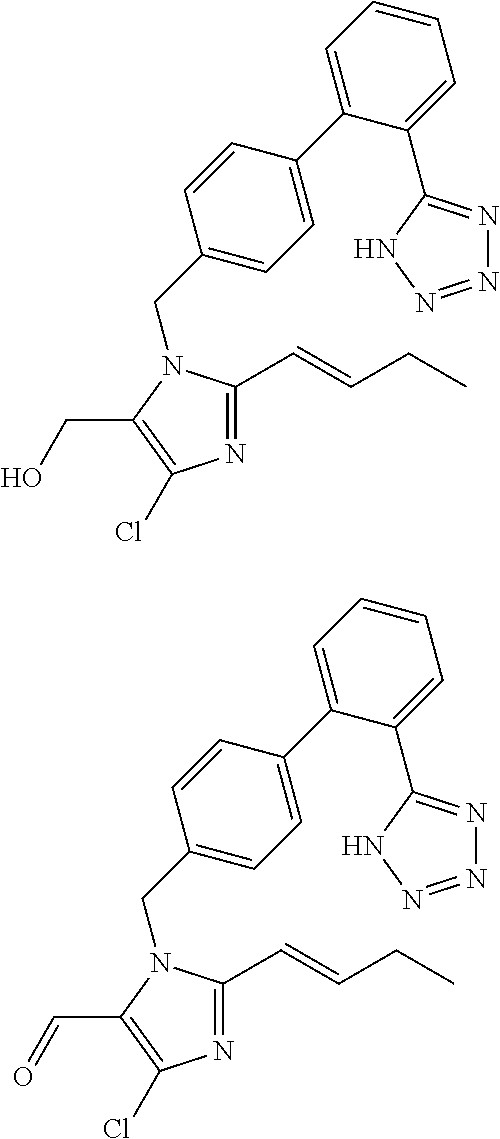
C1(C2=NN=NN2)=CC=CC=C1C1=CC=C(CN2C(C=CCC)=NC(Cl)=C2CO)C=C1.C1(C2=NN=NN2)=CC=CC=C1C1=CC=C(CN2C(C=CCC)=NC(Cl)=C2C=O)C=C1
